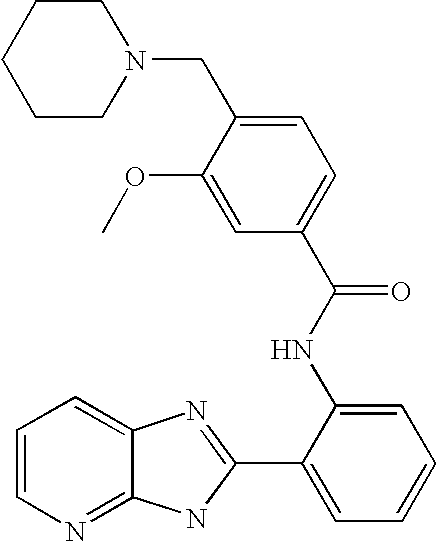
C12=NC=CC=C1N=C(C1=CC=CC=C1NC(=O)C1=CC=C(CN3CCCCC3)C(OC)=C1)N2
